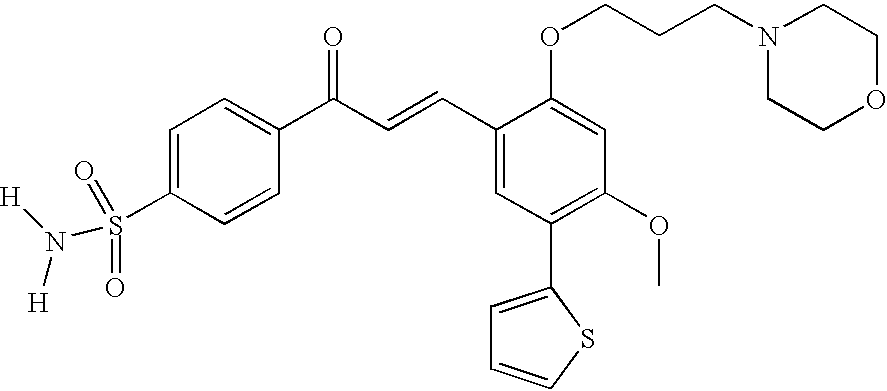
C1=C(S(=O)(=O)N([H])[H])C=CC(C(C=CC2=CC(C3=CC=CS3)=C(OC)C=C2OCCCN2CCOCC2)=O)=C1
